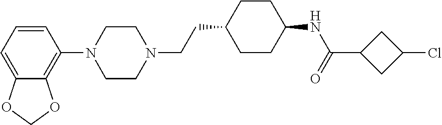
C1=CC=C2C(=C1N1CCN(CCC3CCC(NC(=O)C4CC(Cl)C4)CC3)CC1)OCO2
